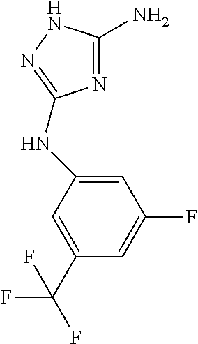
N1=C(N)NN=C1NC1=CC(F)=CC(C(F)(F)F)=C1
